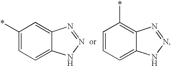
C1(*)=CC=C2C(=C1)N=NN2.C1=CC=C2C(=C1*)N=NN2
